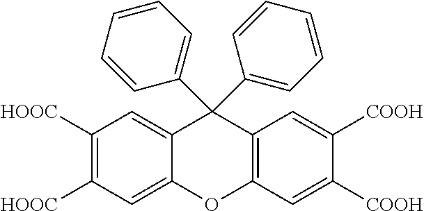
O1C2=C(C(C3=CC=CC=C3)(C3=CC=CC=C3)C3=CC([HOOC])=C([HOOC])C=C13)C=C([COOH])C([COOH])=C2
